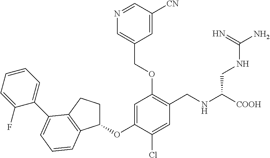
C1(OC2=CC(OCC3=CN=CC([CN])=C3)=C(CNC([COOH])CNC(N)=N)C=C2Cl)CCC2=C1C=CC=C2C1=CC=CC=C1F
